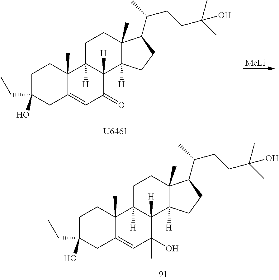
[MeLi].C1C(CC)(O)CC2=CC(=O)C3([H])C([H])(C2(C)C1)CCC1(C)C3([H])CCC1C(C)CCC(O)(C)C.C1C(CC)(O)CC2=CC(O)(C)C3([H])C([H])(C2(C)C1)CCC1(C)C3([H])CCC1C(C)CCC(O)(C)C
